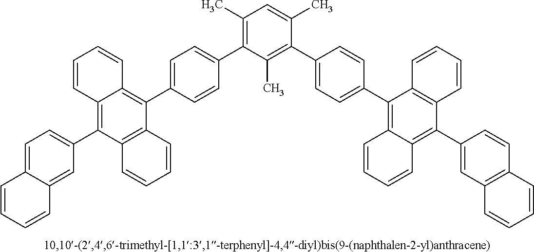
C1(C2=CC=C(C3=C4C(=C(C5=CC=C6C(=C5)C=CC=C6)C5=C3C=CC=C5)C=CC=C4)C=C2)=C(C)C=C(C)C(C2=CC=C(C3=C4C(=C(C5=CC6=C(C=C5)C=CC=C6)C5=C3C=CC=C5)C=CC=C4)C=C2)=C1C
